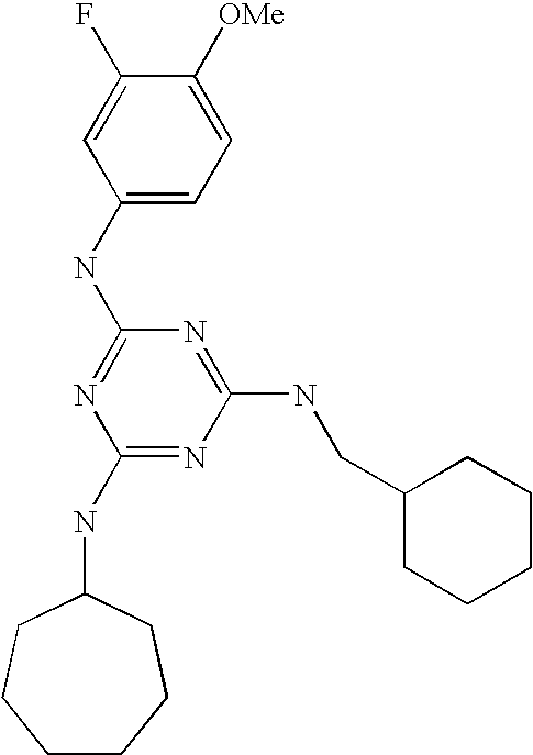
C1(NC2=NC(NC3CCCCCC3)=NC(NCC3CCCCC3)=N2)=CC=C([OMe])C(F)=C1
